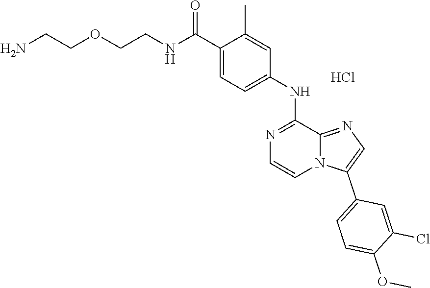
C12=NC=C(C3=CC=C(OC)C(Cl)=C3)N1C=CN=C2NC1=CC=C(C(NCCOCCN)=O)C(C)=C1.Cl
